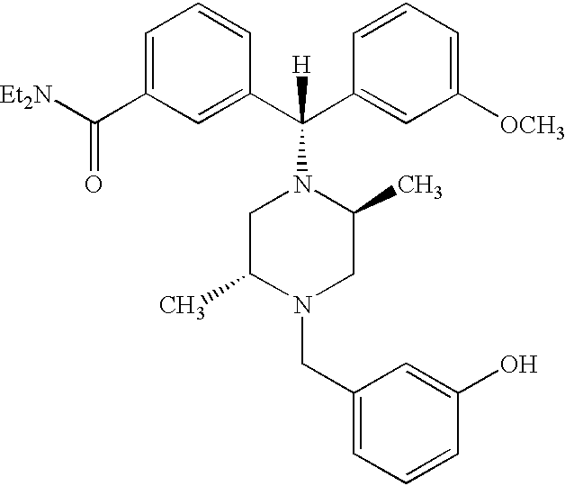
C1(C(C2=CC([OCH3])=CC=C2)(N2CC(C)N(CC3=CC=CC(O)=C3)CC2C)[H])=CC(C([Et2N])=O)=CC=C1
